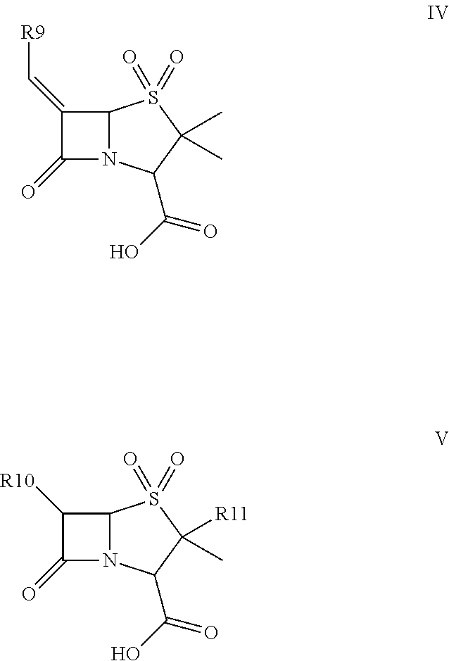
C1(=C[R9])C(=O)N2C1S(=O)(=O)C(C)(C)C2C(O)=O.C1([R10])C(=O)N2C1S(=O)(=O)C([R11])(C)C2C(O)=O
